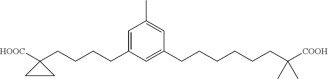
C1(C)=CC(CCCCCCC([COOH])(C)C)=CC(CCCCC2([HOOC])CC2)=C1
